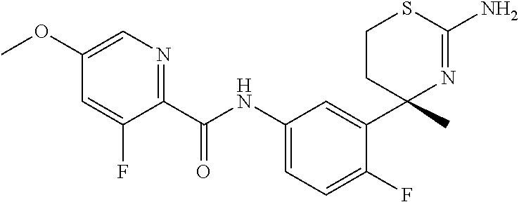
C(NC1=CC=C(F)C(C2(C)N=C(N)SCC2)=C1)(=O)C1=NC=C(OC)C=C1F
